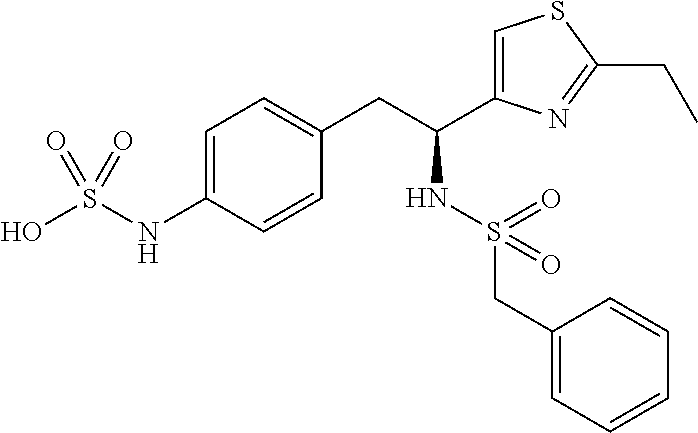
C1=C(NS(O)(=O)=O)C=CC(CC(C2=CSC(CC)=N2)NS(=O)(CC2=CC=CC=C2)=O)=C1
